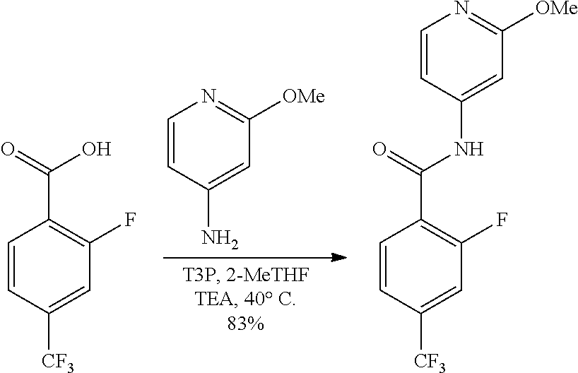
C1=CC(N)=CC([OMe])=N1.C1=CC([CF3])=CC(F)=C1C(=O)O.C1=CC([CF3])=CC(F)=C1C(=O)NC1=CC([OMe])=NC=C1
